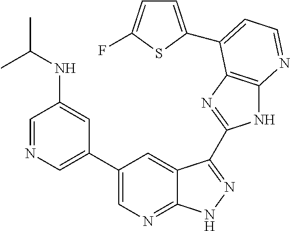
C1=NC=C(C2=CN=C3C(=C2)C(C2=NC4=C(N2)N=CC=C4C2=CC=C(F)S2)=NN3)C=C1NC(C)C
